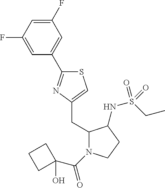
S1C(C2=CC(F)=CC(F)=C2)=NC(CC2N(C(C3(O)CCC3)=O)CCC2NS(=O)(CC)=O)=C1
